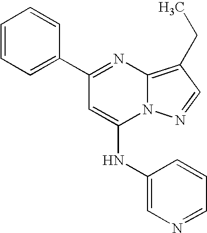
C1(C2=NC3=C(CC)C=NN3C(NC3=CN=CC=C3)=C2)=CC=CC=C1
